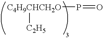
[C4H9CHCH2O]([C2H5])P=O
